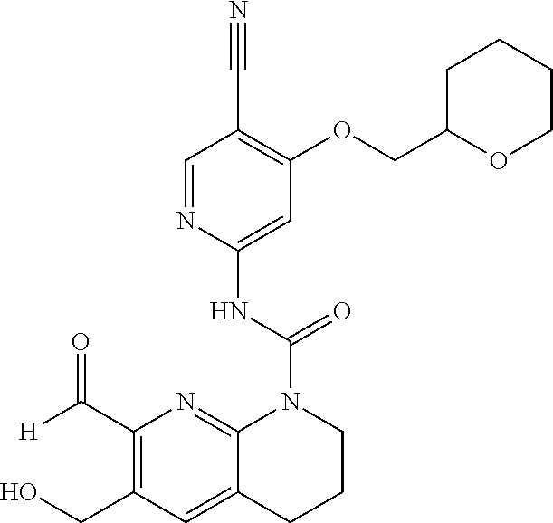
O(C1=C(C#N)C=NC(NC(N2C3=NC(C([H])=O)=C(CO)C=C3CCC2)=O)=C1)CC1OCCCC1
